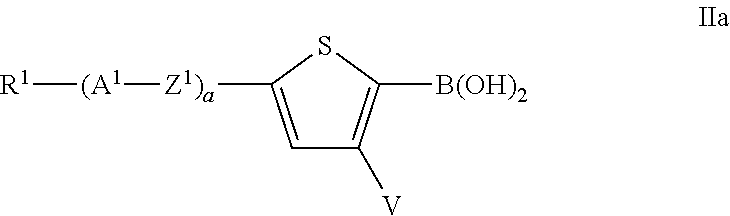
C1=C([Z1)a][(A1][R1])SC([B(OH)2])=C1[V]
